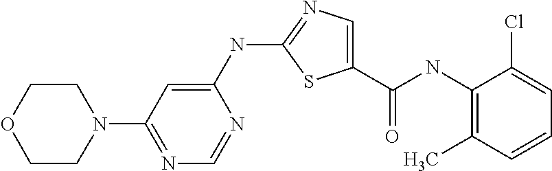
C1(NC(C2=CN=C(NC3=CC(N4CCOCC4)=NC=N3)S2)=O)=C(C)C=CC=C1Cl
